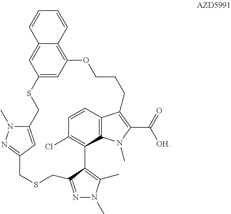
C12=CC(=NN1C)CSCC1=NN(C)C(C)=C1C1=C(Cl)C=CC3=C1N(C)C(C(=O)[OH])=C3CCCOC1=C3C(=CC(=C1)SC2)C=CC=C3
